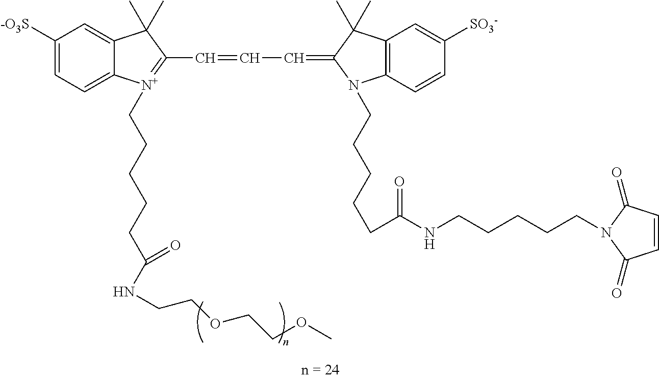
C1([-O3S])=CC=C2C(=C1)C(C)(C)C(C=CC=C1N(CCCCCC(NCCCCCN3C(=O)C=CC3=O)=O)C3=C(C=C([SO3-])C=C3)C1(C)C)=[N+]2CCCCCC(NCCOCCOC)=O
